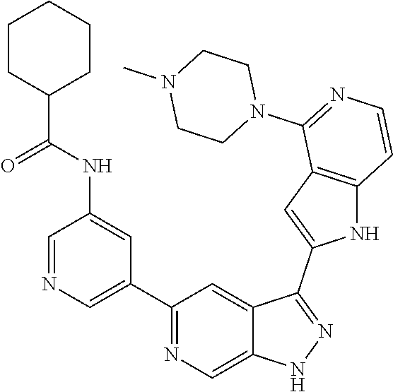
C1(C2=CN=CC(NC(C3CCCCC3)=O)=C2)=NC=C2C(=C1)C(C1=CC3=C(N1)C=CN=C3N1CCN(C)CC1)=NN2
